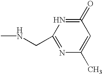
N1=C(CNC)N=C(=O)C=C1C
